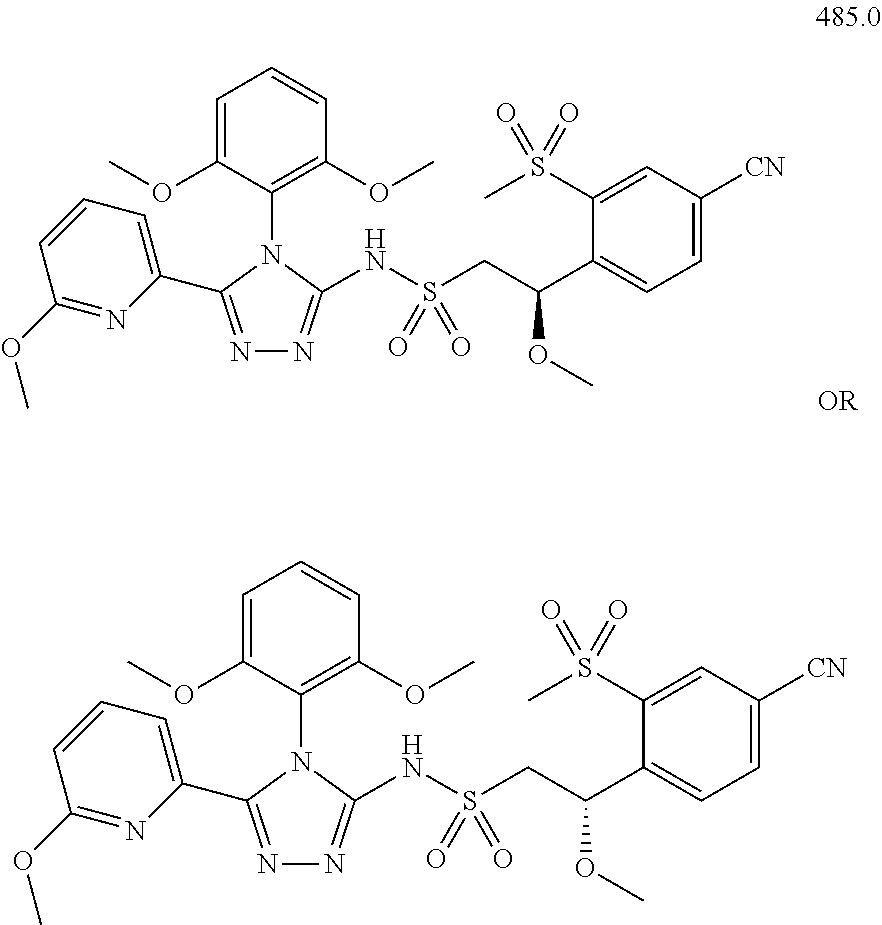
C1(OC)=NC(C2=NN=C(NS(CC(C3=CC=C([CN])C=C3S(C)(=O)=O)OC)(=O)=O)N2C2=C(OC)C=CC=C2OC)=CC=C1.C1(OC)=NC(C2=NN=C(NS(CC(C3=CC=C([CN])C=C3S(C)(=O)=O)OC)(=O)=O)N2C2=C(OC)C=CC=C2OC)=CC=C1
